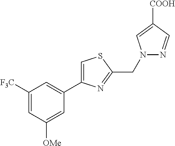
N1(CC2=NC(C3=CC([F3C])=CC([OMe])=C3)=CS2)N=CC([COOH])=C1
